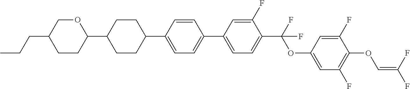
C1CC(C2CCC(C3=CC=C(C4=CC=C(C(F)(OC5=CC(F)=C(OC=C(F)F)C(F)=C5)F)C(F)=C4)C=C3)CC2)OCC1CCC
